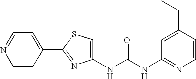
C1=CC(C2=NC(NC(NC3=NC=CC(CC)=C3)=O)=CS2)=CC=N1
